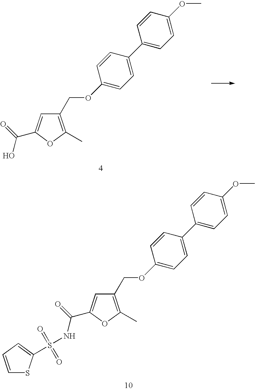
C(C1=C(C)OC(C(=O)O)=C1)OC1=CC=C(C2=CC=C(OC)C=C2)C=C1.C(C1=C(C)OC(C(NS(=O)(=O)C2=CC=CS2)=O)=C1)OC1=CC=C(C2=CC=C(OC)C=C2)C=C1
